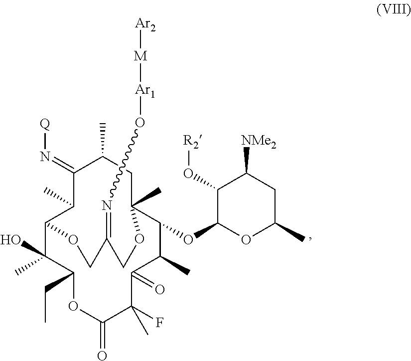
C1(O[R2])C(OC2C(C)C(=O)C(F)(C)C(=O)OC(CC)C(C)(O)C3C(C)C(=N[Q])C(C)CC2(C)OCC(=NO[Ar1][M][Ar2])CO3)OC(C)CC1[NMe2]
